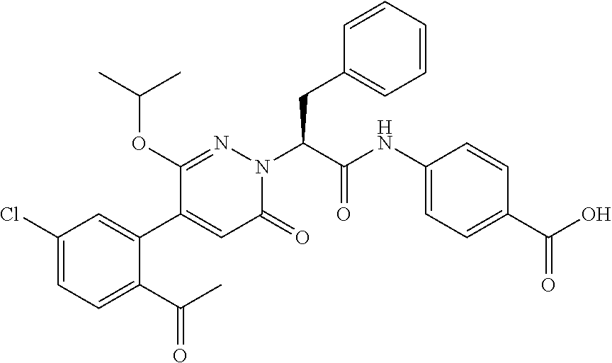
C1(Cl)=CC=C(C(C)=O)C(C2=CC(=O)N(C(CC3=CC=CC=C3)C(NC3=CC=C(C(O)=O)C=C3)=O)N=C2OC(C)C)=C1
